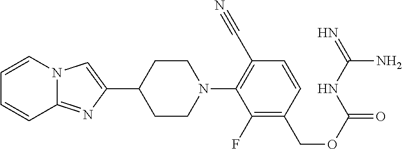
C1(C2CCN(C3=C(C#N)C=CC(COC(=O)NC(=N)N)=C3F)CC2)=CN2C(=N1)C=CC=C2
